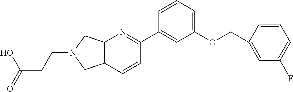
OC(=O)CCN1CC2=C(C1)C=CC(C1=CC(OCC3=CC(F)=CC=C3)=CC=C1)=N2
